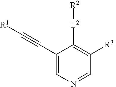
C1(C#C[R1])=CN=CC([R3])=C1[L2][R2]
